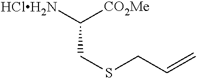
[HClH2N]C([CO2Me])CSCC=C
